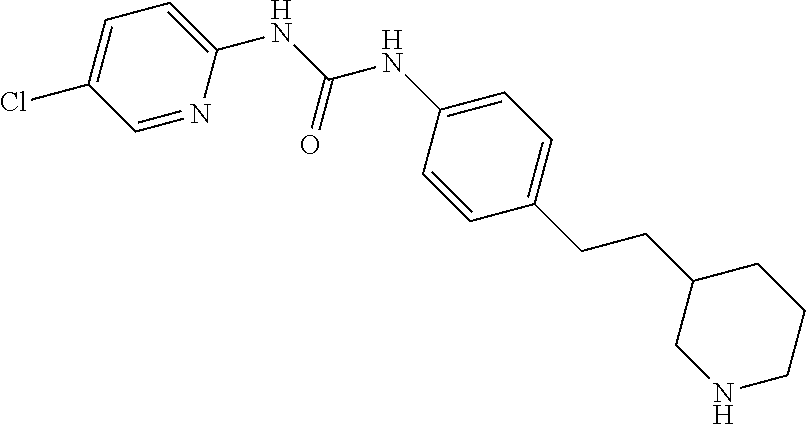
C1=C(NC(NC2=CC=C(CCC3CCCNC3)C=C2)=O)N=CC(Cl)=C1
